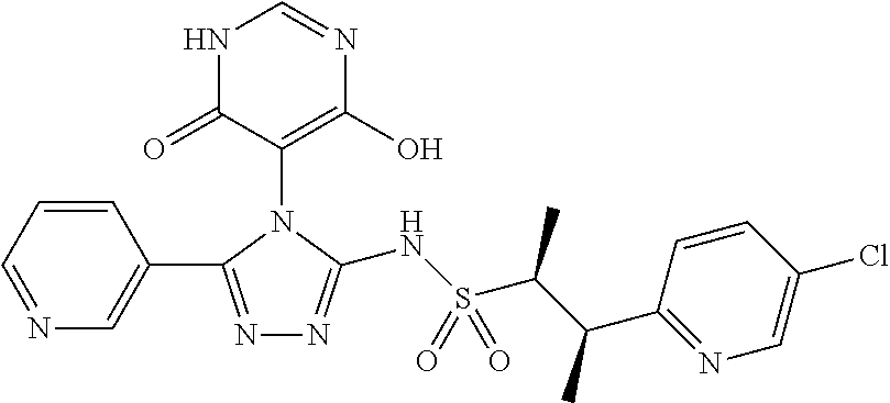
N1C(=O)C(N2C(C3=CN=CC=C3)=NN=C2NS(C(C(C)C2=NC=C(Cl)C=C2)C)(=O)=O)=C(O)N=C1
